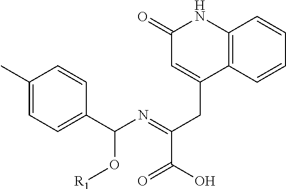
C1(C(O[R1])N=C(CC2=CC(=O)NC3=C2C=CC=C3)C(O)=O)=CC=C(C)C=C1
